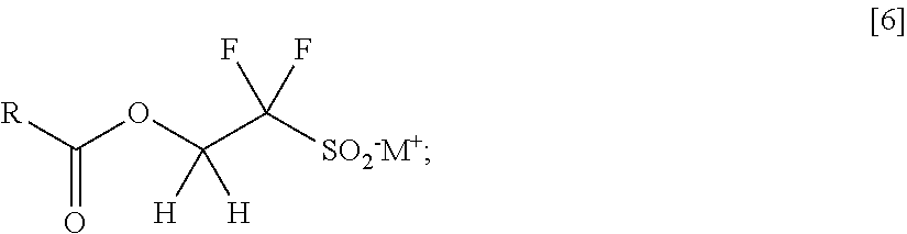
[R]C(OC(C([SO2-M+])(F)F)([H])[H])=O
